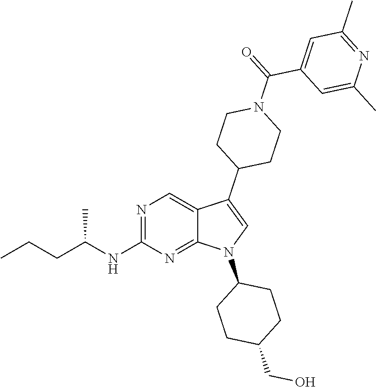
N1=C(NC(CCC)C)N=C2C(=C1)C(C1CCN(C(C3=CC(C)=NC(C)=C3)=O)CC1)=CN2C1CCC(CO)CC1
